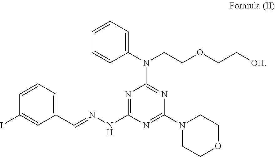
C1=CC=C(C=NNC2=NC(N(C3=CC=CC=C3)CCOCC[OH])=NC(N3CCOCC3)=N2)C=C1I
